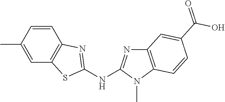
CC1=CC2=C(C=C1)N=C(NC1=NC3=C(N1C)C=CC(C(O)=O)=C3)S2
